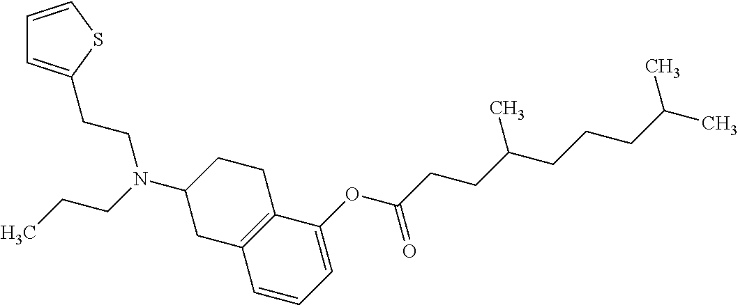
C1(OC(CCC(CCCC(C)C)C)=O)=CC=CC2=C1CCC(N(CCC)CCC1=CC=CS1)C2
